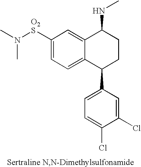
C1([O2S]N(C)C)=CC=C2C(=C1)C(NC)CCC2C1=CC=C(Cl)C(Cl)=C1
